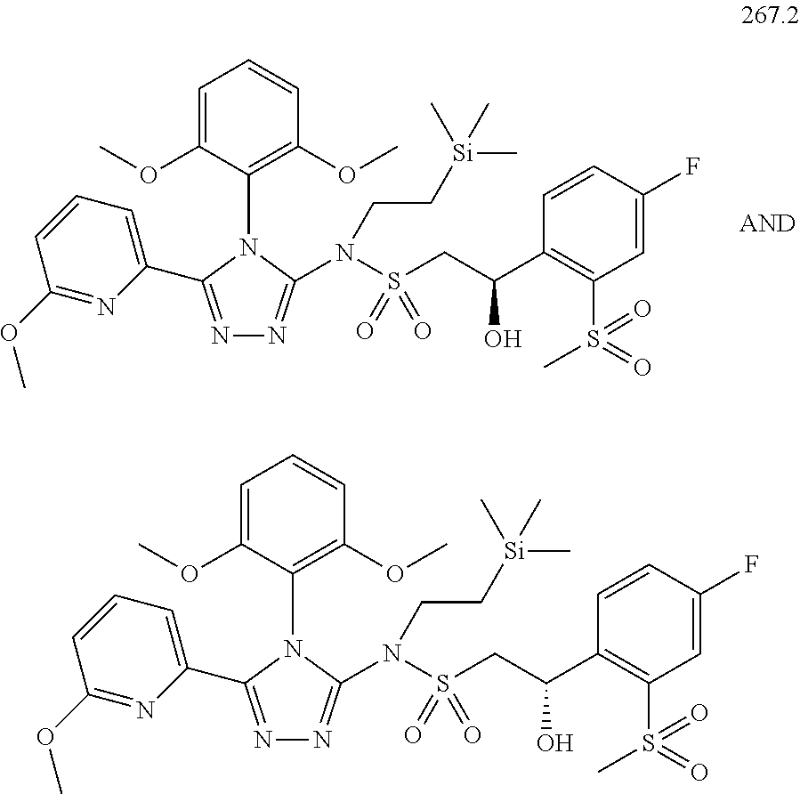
N1=C(C2=CC=CC(OC)=N2)N(C2=C(OC)C=CC=C2OC)C(N(S(CC(C2=C(S(=O)(C)=O)C=C(F)C=C2)O)(=O)=O)CC[Si](C)(C)C)=N1.N1=C(C2=CC=CC(OC)=N2)N(C2=C(OC)C=CC=C2OC)C(N(S(CC(C2=C(S(=O)(C)=O)C=C(F)C=C2)O)(=O)=O)CC[Si](C)(C)C)=N1
